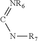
C(N[R7])=[NR6]
